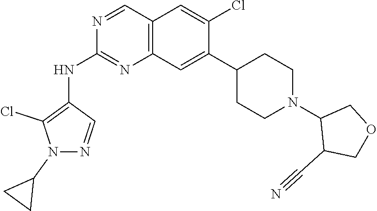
C12=C(C=C(C3CCN(C4C(C#N)COC4)CC3)C(Cl)=C1)N=C(NC1=C(Cl)N(C3CC3)N=C1)N=C2
